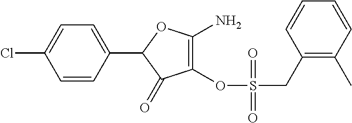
C1(C2=CC=C(Cl)C=C2)C(=O)C(OS(CC2=C(C)C=CC=C2)(=O)=O)=C(N)O1
